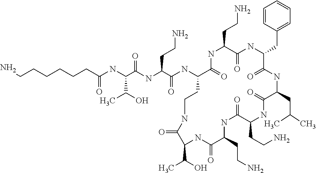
C(CCCC(NC(C(O)C)C(NC(C(NC1C(=O)NC(CCN)C(=O)NC(CC2=CC=CC=C2)C(=O)NC(CC(C)C)C(=O)NC(CCN)C(=O)NC(CCN)C(=O)NC(C(O)C)C(=O)NCC1)=O)CCN)=O)=O)CCN
